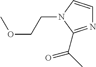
O(CCN1C(C(=O)C)=NC=C1)C
